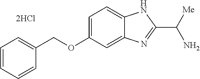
C1=CC=C(COC2=CC=C3C(=C2)N=C(C([Me])N)N3)C=C1
